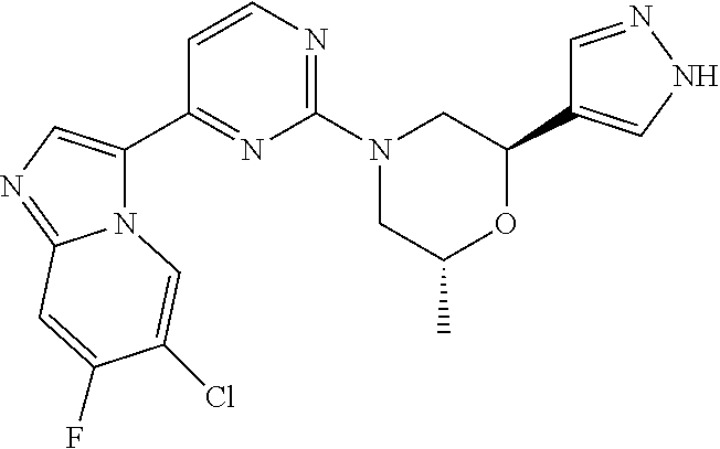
N12C(C3=NC(N4CC(C)OC(C5=CNN=C5)C4)=NC=C3)=CN=C1C=C(F)C(Cl)=C2
